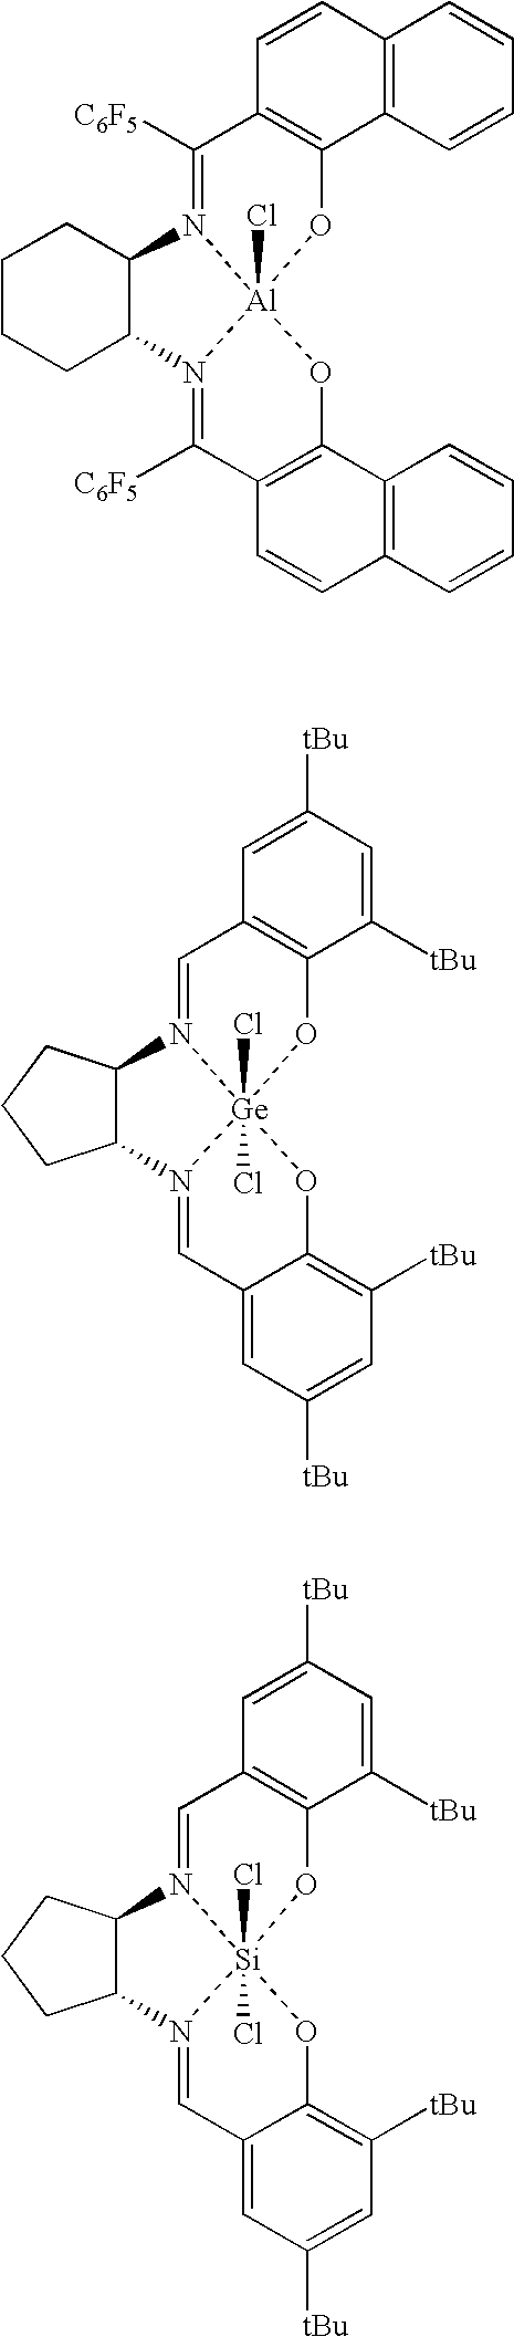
C1=CC2=C(C3=C1C([C6F5])=N1[Al]4(Cl)(O3)N(=C([C6F5])C3=C(O4)C4=C(C=C3)C=CC=C4)C3CCCCC13)C=CC=C2.C1=C([tBu])C=C([tBu])C2=C1C=N1[Ge]3(Cl)(Cl)(O2)N(=CC2=CC([tBu])=CC([tBu])=C2O3)C2C1CCC2.C1=C([tBu])C=C([tBu])C2=C1C=N1[Si]3(Cl)(Cl)(O2)N(=CC2=CC([tBu])=CC([tBu])=C2O3)C2C1CCC2
